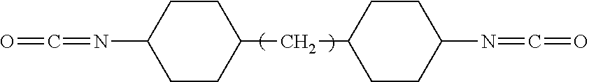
C1CC(CC2CCC(N=C=O)CC2)CCC1N=C=O
